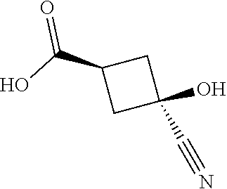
C1(C(O)=O)CC(O)(C#N)C1
